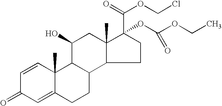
C1CC(C(=O)OCCl)(OC(OCC)=O)C2(C)C1C1C(C(O)C2)C2(C)C(=CC(=O)C=C2)CC1
